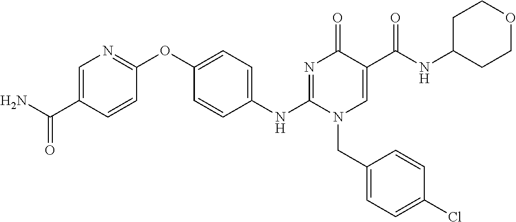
C1=C(C(N)=O)C=CC(OC2=CC=C(NC3=NC(=O)C(C(NC4CCOCC4)=O)=CN3CC3=CC=C(Cl)C=C3)C=C2)=N1
